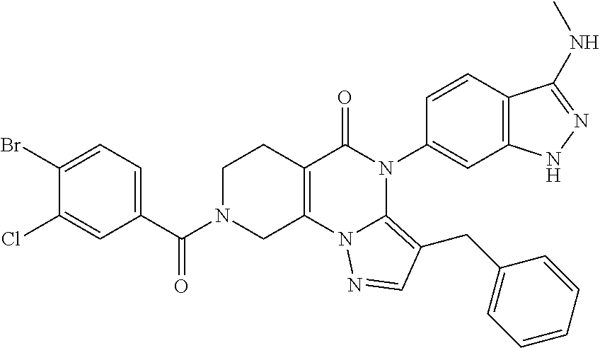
C1(Br)=CC=C(C(N2CC3=C(CC2)C(=O)N(C2=CC4=C(C=C2)C(NC)=NN4)C2=C(CC4=CC=CC=C4)C=NN32)=O)C=C1Cl
